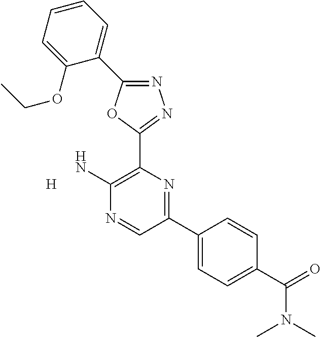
C1(N)=C(C2=NN=C(C3=CC=CC=C3OCC)O2)N=C(C2=CC=C(C(=O)N(C)C)C=C2)C=N1.[H]
